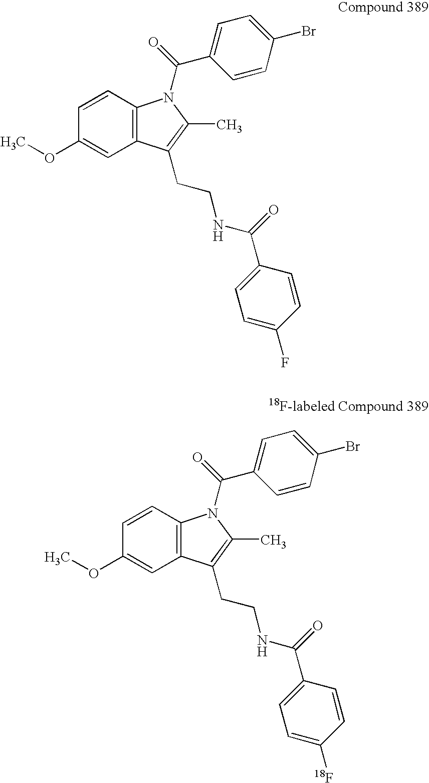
C1=CC2=C(C=C1OC)C(CCNC(C1=CC=C(F)C=C1)=O)=C(C)N2C(=O)C1=CC=C(Br)C=C1.C1=CC2=C(C=C1OC)C(CCNC(C1=CC=C([18F])C=C1)=O)=C(C)N2C(=O)C1=CC=C(Br)C=C1
